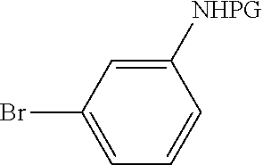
C1([NHPG])=CC(Br)=CC=C1
